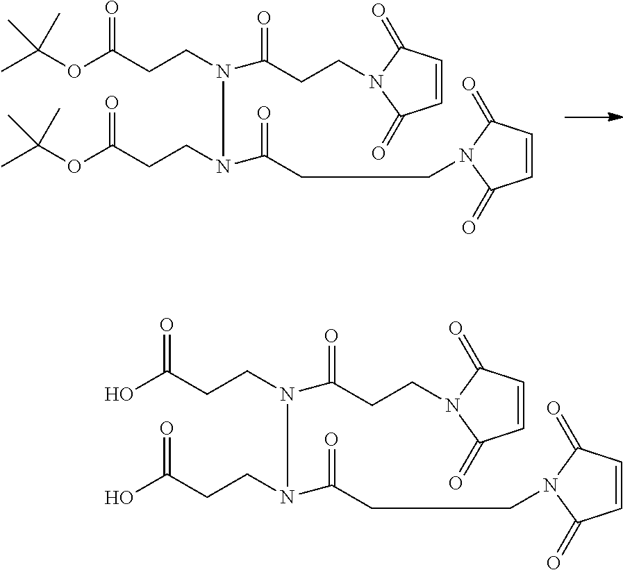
CC(C)(C)OC(CCN(C(=O)CCN1C(=O)C=CC1=O)N(CCC(OC(C)(C)C)=O)C(=O)CCN1C(=O)C=CC1=O)=O.OC(CCN(C(=O)CCN1C(=O)C=CC1=O)N(CCC(O)=O)C(=O)CCN1C(=O)C=CC1=O)=O
